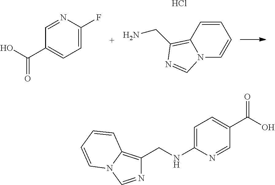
C1=CC2=C(CN)N=CN2C=C1.Cl.C1=C(F)N=CC(C(O)=O)=C1.C1=C(NCC2=C3N(C=N2)C=CC=C3)N=CC(C(=O)O)=C1
